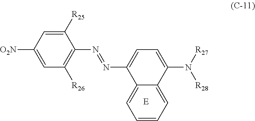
C1([R25])=CC([O2N])=CC([R26])=C1N=NC1=CC=C(N([R27])[R28])C2=CC=CC=C12
